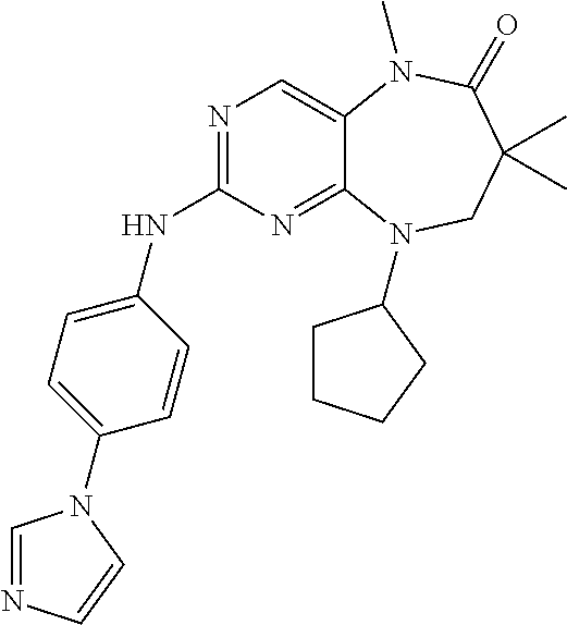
N1=C(NC2=CC=C(N3C=NC=C3)C=C2)N=C2C(=C1)N(C)C(=O)C(C)(C)CN2C1CCCC1
